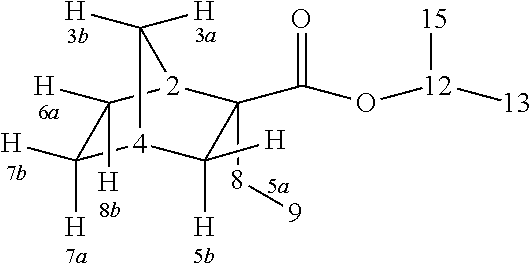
C1(C(O[12]([13])[15])=O)([8][9])[2]2C([H])([H])C([H])([H])[4](C1([H])[H])C2([H])[H]
